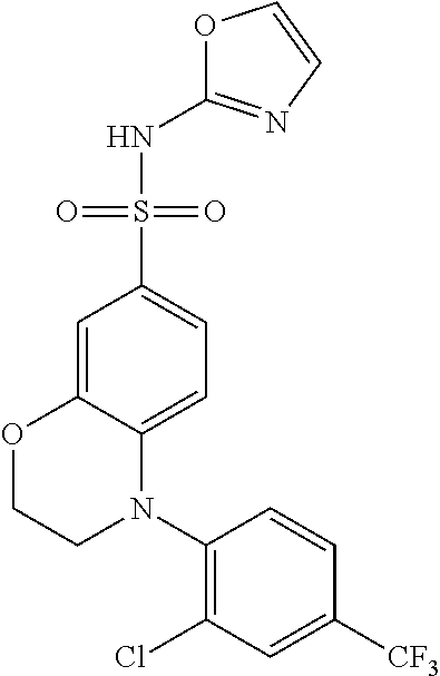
C1(Cl)=C(N2C3=CC=C(S(=O)(=O)NC4=NC=CO4)C=C3OCC2)C=CC([CF3])=C1
